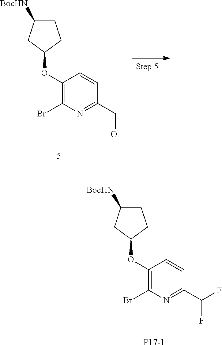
C1C([BocHN])CC(OC2=C(Br)N=C(C=O)C=C2)C1.C1C([BocHN])CC(OC2=C(Br)N=C(C(F)F)C=C2)C1.[P17-1]
